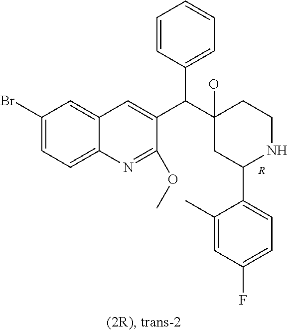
C1(Br)=CC=C2C(=C1)C=C(C(C1(O)CC(C3=CC=C(F)C=C3C)NCC1)C1=CC=CC=C1)C(OC)=N2.[R]
